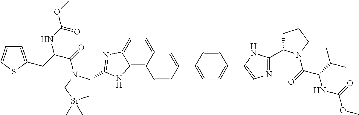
C1C(C2=NC=C(C3=CC=C(C4=CC5=CC=C6C(=C5C=C4)NC(C4C[Si](C)(C)CN4C(=O)C(CC4=CC=CS4)NC(OC)=O)=N6)C=C3)N2)N(C(=O)C(C(C)C)NC(OC)=O)CC1
